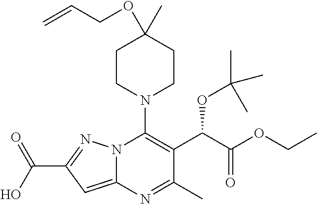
C1CN(C2=C(C(C(=O)OCC)OC(C)(C)C)C(C)=NC3=CC(C(O)=O)=NN23)CCC1(OCC=C)C
